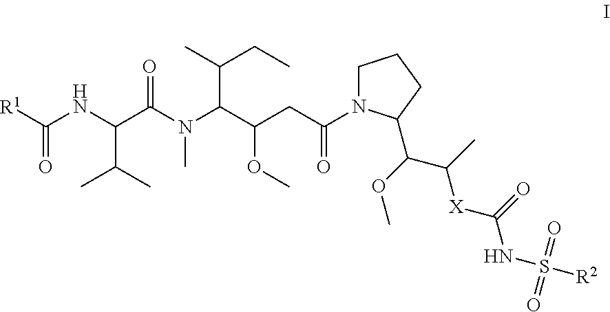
C1N(C(CC(OC)C(C(CC)C)N(C)C(C(C(C)C)NC(=O)[R1])=O)=O)C(C(C([X]C(=O)NS(=O)(=O)[R2])C)OC)CC1
